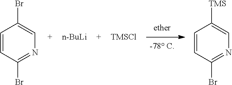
C1=CC(Br)=NC=C1Br.[n-BuLi].[TMSCl].C1=CC(Br)=NC=C1[TMS]
